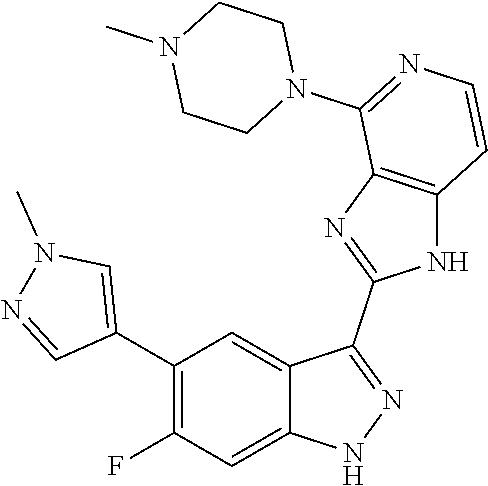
C1(C2=CN(C)N=C2)=C(F)C=C2C(=C1)C(C1=NC3=C(N1)C=CN=C3N1CCN(C)CC1)=NN2
